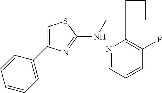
C1(CNC2=NC(C3=CC=CC=C3)=CS2)(C2=C(F)C=CC=N2)CCC1
